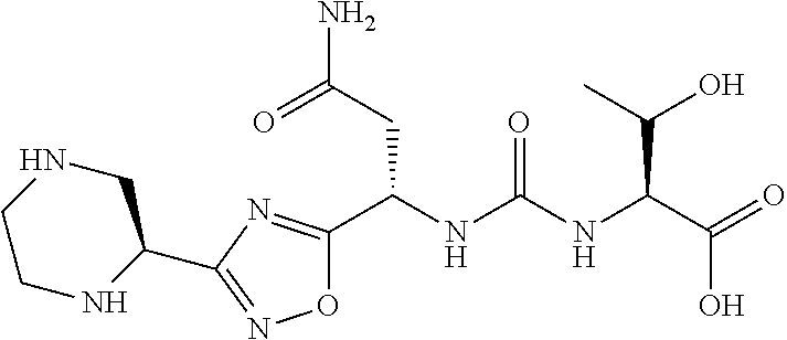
O1C(C(NC(NC(C(=O)O)C(O)C)=O)CC(N)=O)=NC(C2CNCCN2)=N1
